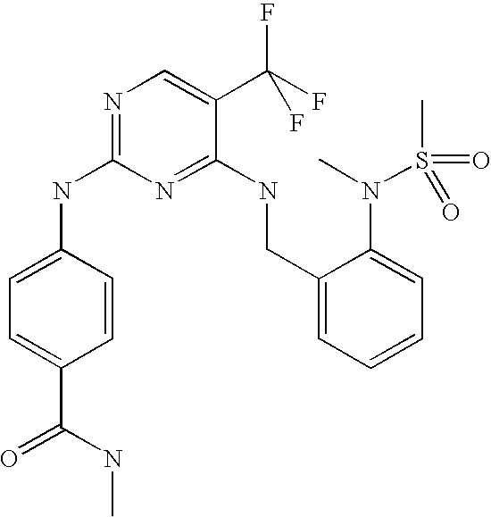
C1(CNC2=NC(NC3=CC=C(C(=O)NC)C=C3)=NC=C2C(F)(F)F)=CC=CC=C1N(C)S(C)(=O)=O
